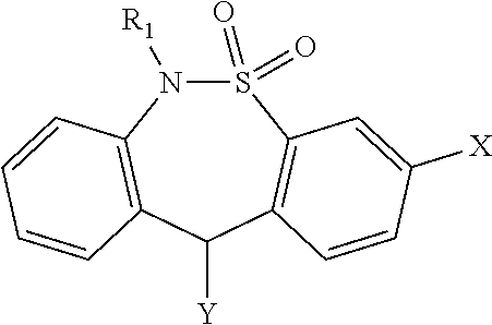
S1(=O)(=O)N([R1])C2=C(C([Y])C3=C1C=C([X])C=C3)C=CC=C2
